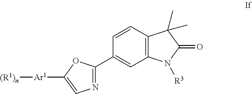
C1=CC2=C(C=C1C1=NC=C([Ar1][(R1)n])O1)N([R3])C(=O)C2(C)C
